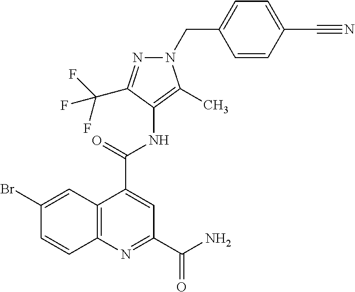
C12=C(N=C(C(N)=O)C=C1C(NC1=C(C)N(CC3=CC=C(C#N)C=C3)N=C1C(F)(F)F)=O)C=CC(Br)=C2
